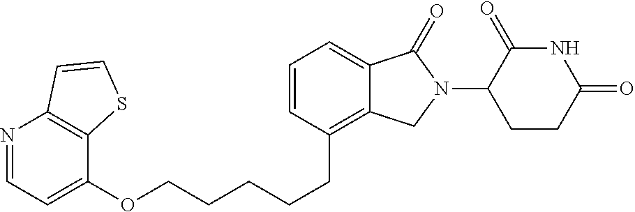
C1(OCCCCCC2=C3C(=CC=C2)C(=O)N(C2C(=O)NC(=O)CC2)C3)=CC=NC2=C1SC=C2
